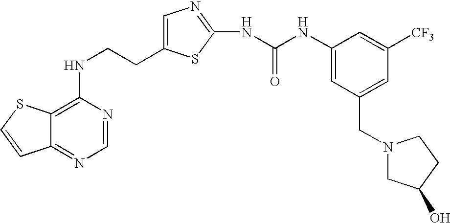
C(CNC1=C2C(=NC=N1)C=CS2)C1=CN=C(NC(=O)NC2=CC(CN3CC(O)CC3)=CC([CF3])=C2)S1
